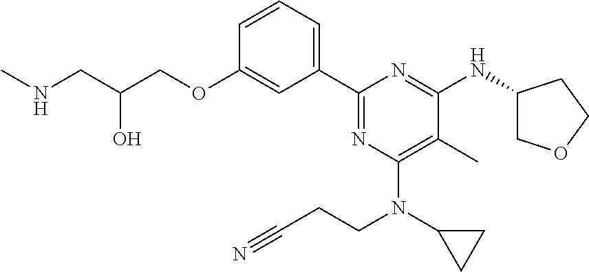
C1=CC=C(C2=NC(N(CCC#N)C3CC3)=C(C)C(NC3COCC3)=N2)C=C1OCC(CNC)O
